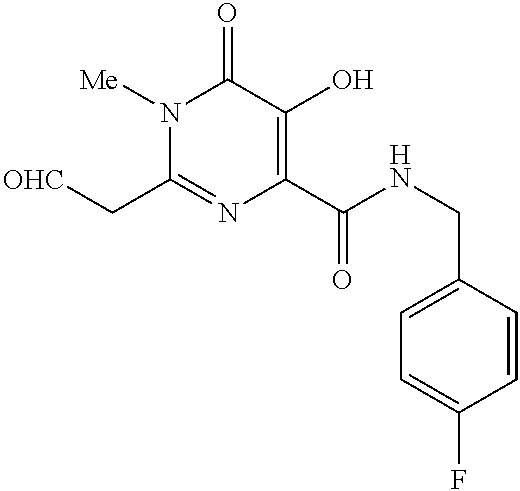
C1(C[OHC])=NC(C(NCC2=CC=C(F)C=C2)=O)=C(O)C(=O)N1[Me]
